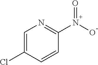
C1=C(Cl)C=CC(N(O)=O)=N1
